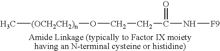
C[(OCH2CH2)n]OCCC(=O)N[F9]
